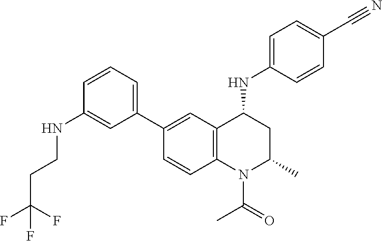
C1(NC2CC(C)N(C(C)=O)C3=C2C=C(C2=CC=CC(NCCC(F)(F)F)=C2)C=C3)=CC=C(C#N)C=C1
